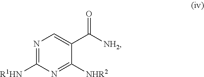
N1=C([R1HN])N=C([NHR2])C(C([NH2])=O)=C1
